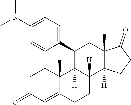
C1C(=O)C=C2C(C)(C1)C1([H])C([H])(CC2)C2([H])C(C)(CC1C1=CC=C(N(C)C)C=C1)C(=O)CC2
